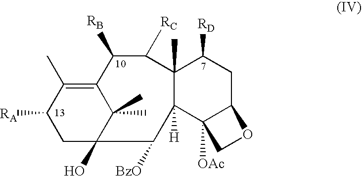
C12=C(C)C([RA])CC(O)(C1(C)C)C([BzO])C1([H])C3([OAc])C(CC([RD])C1(C)C([RC])C2[RB])OC3
